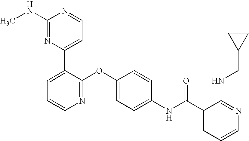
C1(NC)=NC(C2=CC=CN=C2OC2=CC=C(NC(C3=CC=CN=C3NCC3CC3)=O)C=C2)=CC=N1
